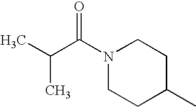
N1(C(C(C)C)=O)CCC(C)CC1
